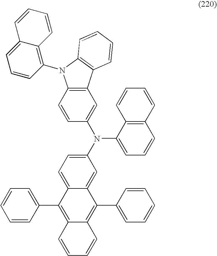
C12=C(C=CC(N(C3=CC=CC4=C3C=CC=C4)C3=CC=C4C(=C3)C(C3=CC=CC=C3)=C3C(=C4C4=CC=CC=C4)C=CC=C3)=C1)N(C1=C3C(=CC=C1)C=CC=C3)C1=C2C=CC=C1
